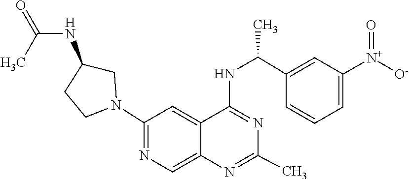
N1=C(NC(C2=CC([N+]([O-])=O)=CC=C2)C)C2=CC(N3CC(NC(=O)C)CC3)=NC=C2N=C1C
